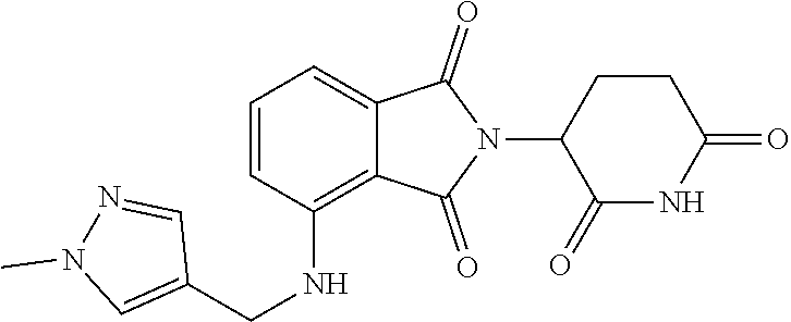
C1(=O)NC(=O)CCC1N1C(=O)C2=CC=CC(NCC3=CN(C)N=C3)=C2C1=O
